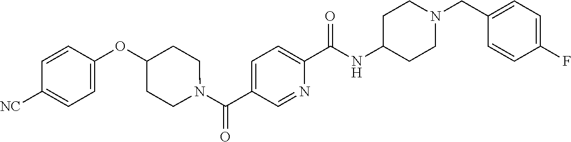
N(C(C1=CC=C(C(=O)N2CCC(OC3=CC=C([CN])C=C3)CC2)C=N1)=O)C1CCN(CC2=CC=C(F)C=C2)CC1
